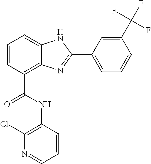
C1=CC(C(=O)NC2=C(Cl)N=CC=C2)=C2C(=C1)NC(C1=CC=CC(C(F)(F)F)=C1)=N2
